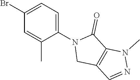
BrC1=CC=C(N2CC3=C(C2=O)N(C)N=C3)C(C)=C1
